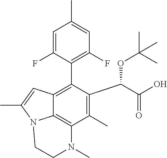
C1=C(F)C(C2=C3C4=C(C(C)=C2C(C(O)=O)OC(C)(C)C)N(C)CCN4C(C)=C3)=C(F)C=C1C
